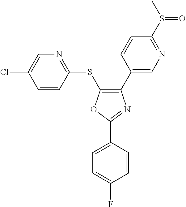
C1=CC(SC2=C(C3=CN=C(S(C)=O)C=C3)N=C(C3=CC=C(F)C=C3)O2)=NC=C1Cl
